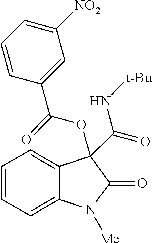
C1=CC=C2C(=C1)C(C(=O)N[t-Bu])(OC(=O)C1=CC([NO2])=CC=C1)C(=O)N2[Me]
